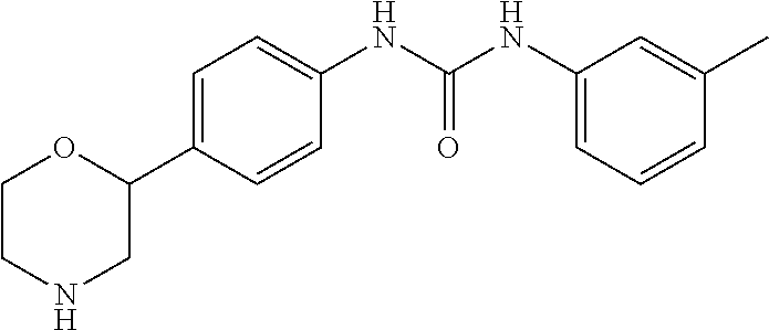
C1CNCC(C2=CC=C(NC(NC3=CC=CC(C)=C3)=O)C=C2)O1
